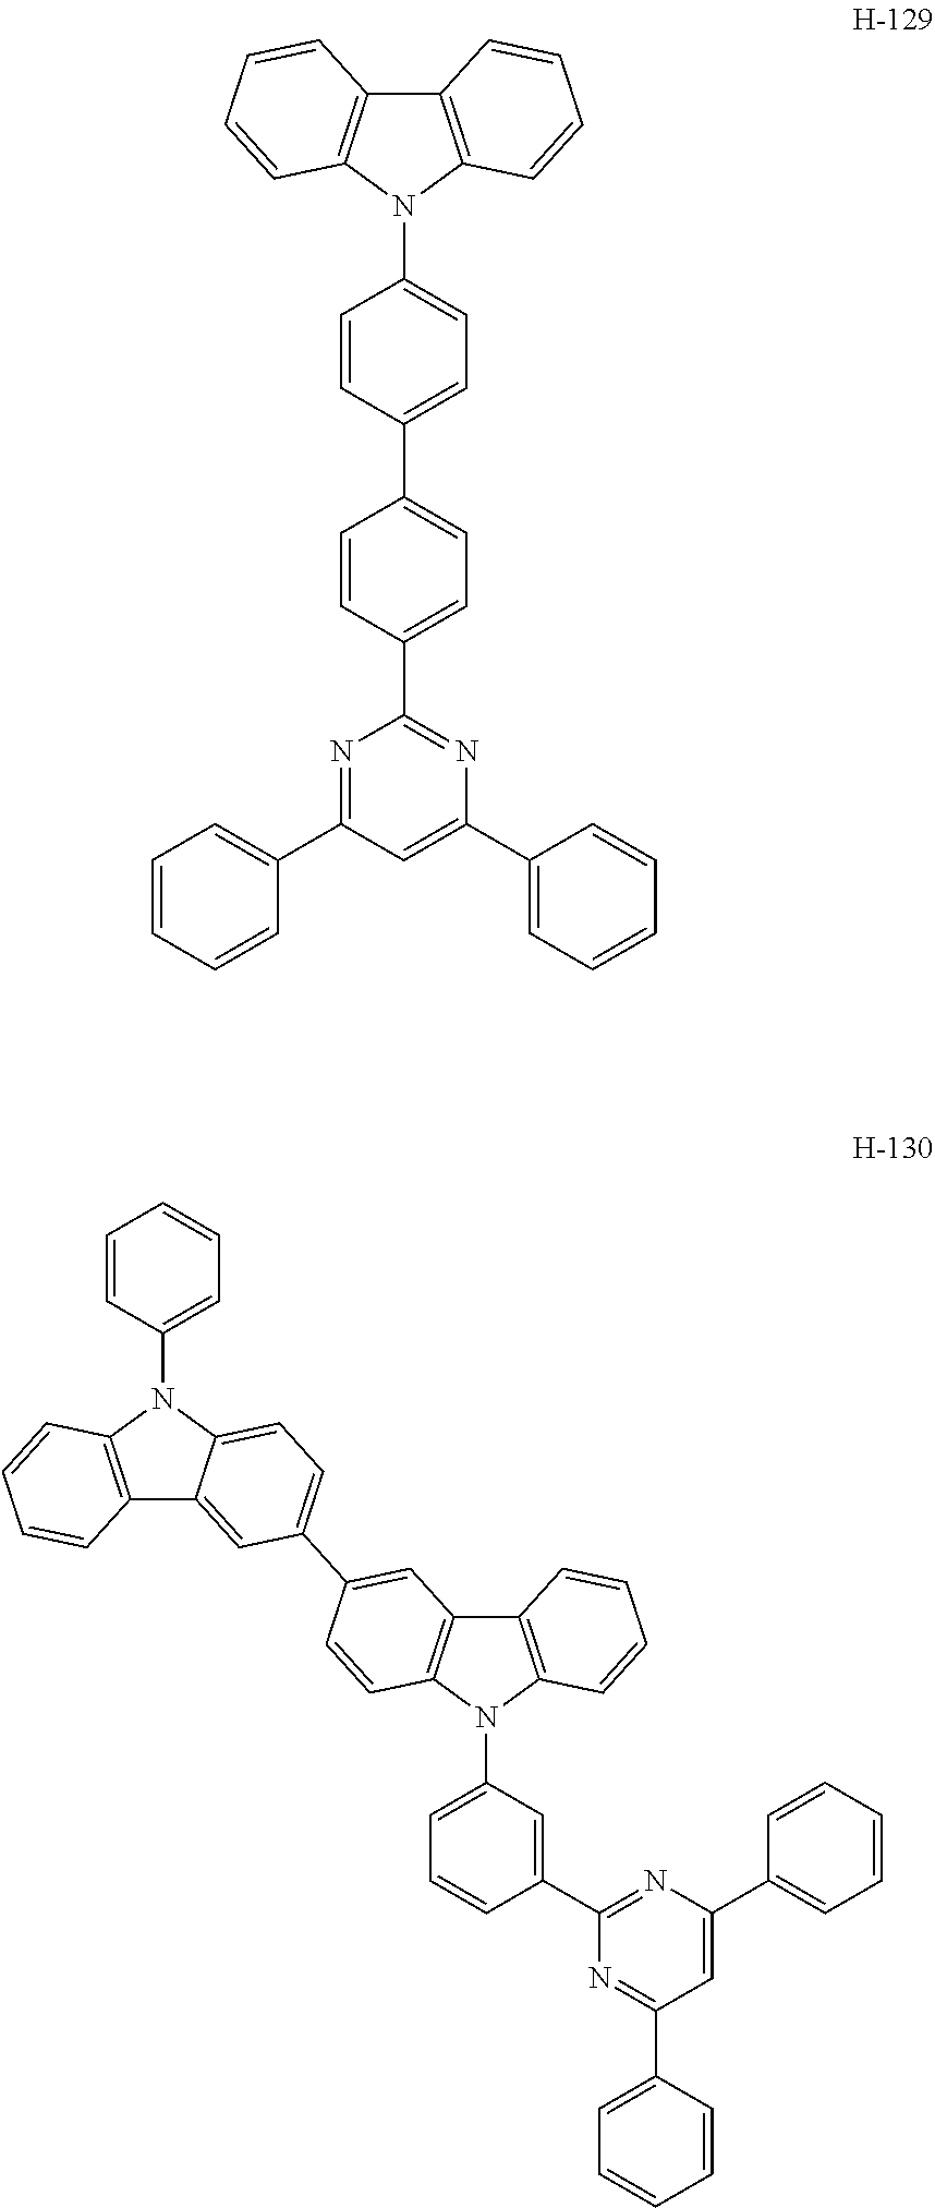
C12=C(N(C3=CC=C(C4=CC=C(C5=NC(C6=CC=CC=C6)=CC(C6=CC=CC=C6)=N5)C=C4)C=C3)C3=C1C=CC=C3)C=CC=C2.C12=C(N(C3=CC=CC(C4=NC(C5=CC=CC=C5)=CC(C5=CC=CC=C5)=N4)=C3)C3=C1C=C(C1=CC=C4C(=C1)C1=C(N4C4=CC=CC=C4)C=CC=C1)C=C3)C=CC=C2
